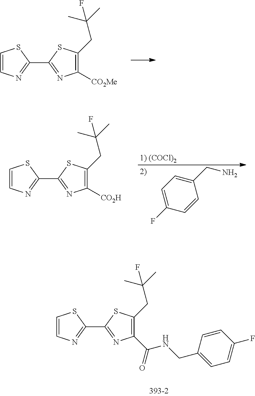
C1=CN=C(C2=NC([CO2Me])=C(CC(C)(C)F)S2)S1.C1=CN=C(C2=NC(C(NCC3=CC=C(F)C=C3)=O)=C(CC(C)(C)F)S2)S1.C1=CN=C(C2=NC([CO2H])=C(CC(C)(C)F)S2)S1.C1=C(F)C=CC(CN)=C1
